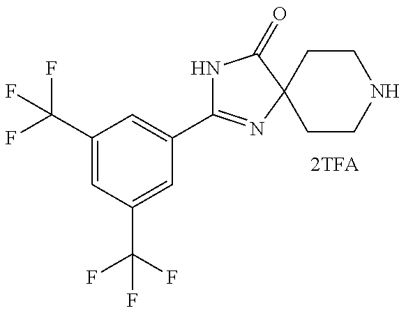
N1C(C2=CC(C(F)(F)F)=CC(C(F)(F)F)=C2)=NC2(C1=O)CCNCC2
